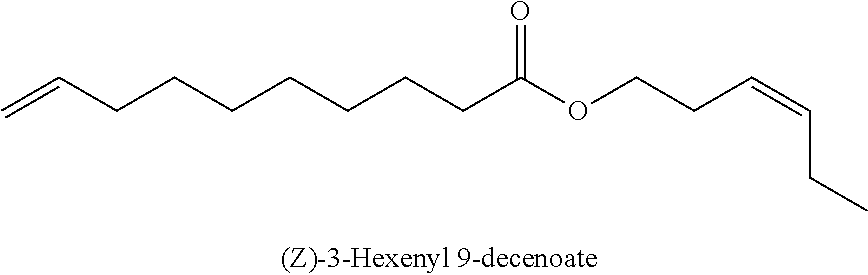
C(CCCCCCC(OCCC=CCC)=O)C=C
